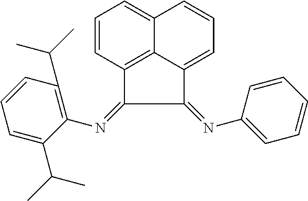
C1=CC2=C3C(=C1)C=CC=C3C(=NC1=CC=CC=C1)C2=NC1=C(C(C)C)C=CC=C1C(C)C
